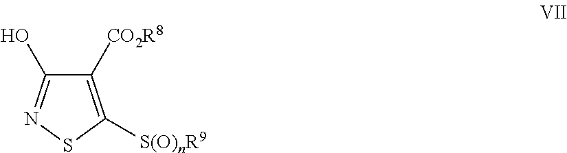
C1([CO2R8])=C([S(O)nR9])SN=C1O
